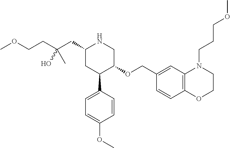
C1(CC(CCOC)(C)O)CC(C2=CC=C(OC)C=C2)C(OCC2=CC3=C(C=C2)OCCN3CCCOC)CN1
